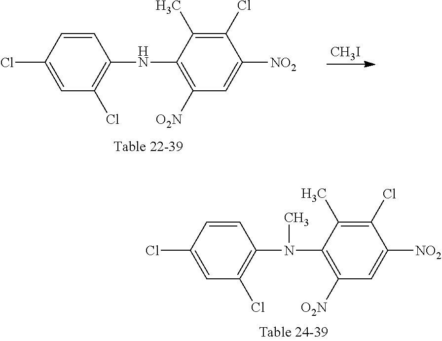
C1=C(Cl)C=CC(NC2=C([O2N])C=C([NO2])C(Cl)=C2C)=C1Cl.[CH3I].C1=C(Cl)C=CC(N(C2=C([O2N])C=C([NO2])C(Cl)=C2C)C)=C1Cl
